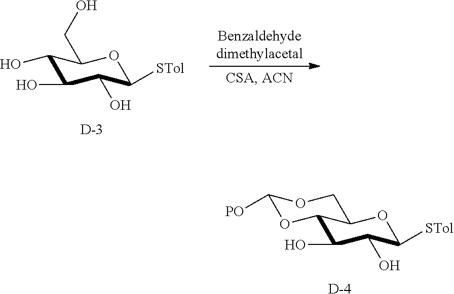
[D].C1(O)C(O)C([STol])OC2C1OC([PO])OC2.C1(O)C(O)C(O)C([STol])OC1CO.[D]
